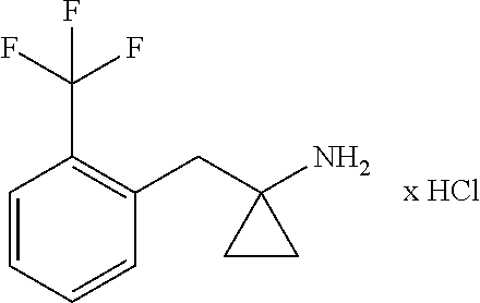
C1=CC=CC(CC2(N)CC2)=C1C(F)(F)F.[x HCl]
